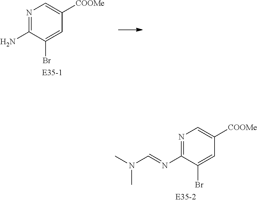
C1(N)=NC=C([COOMe])C=C1Br.C1(N=CN(C)C)=NC=C([COOMe])C=C1Br
